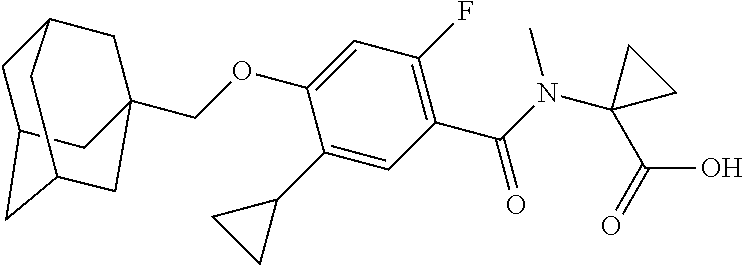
C1(C2CC2)=CC(C(N(C2(C(O)=O)CC2)C)=O)=C(F)C=C1OCC12CC3CC(CC(C1)C3)C2
